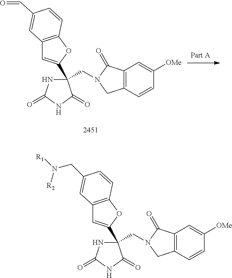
N1C(=O)NC(=O)C1(C1=CC2=C(O1)C=CC(C=O)=C2)CN1CC2=C(C1=O)C=C([OMe])C=C2.N1C(=O)NC(=O)C1(C1=CC2=C(O1)C=CC(CN([R1])[R2])=C2)CN1CC2=C(C1=O)C=C([OMe])C=C2
